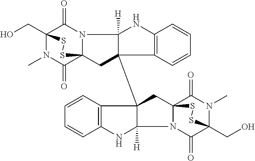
C12(CO)N(C)C(=O)C3(N(C1=O)C1([H])C(C45CC67C(=O)N(C)C(CO)(C(=O)N6C4([H])NC4=C5C=CC=C4)SS7)(C3)C3=C(N1)C=CC=C3)SS2
